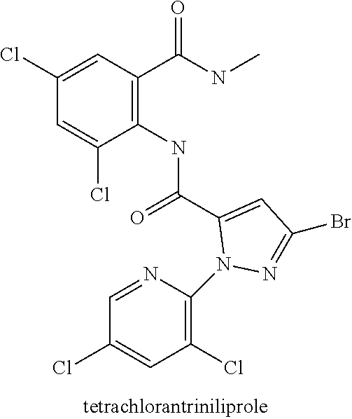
C1(Cl)=CC(C(NC)=O)=C(NC(C2=CC(Br)=NN2C2=C(Cl)C=C(Cl)C=N2)=O)C(Cl)=C1
